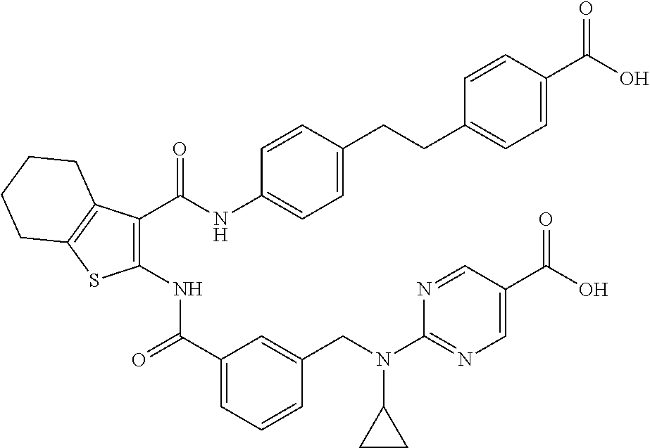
C1(NC(C2=CC=CC(CN(C3=NC=C(C(O)=O)C=N3)C3CC3)=C2)=O)=C(C(NC2=CC=C(CCC3=CC=C(C(O)=O)C=C3)C=C2)=O)C2=C(S1)CCCC2
